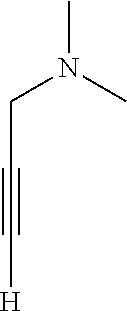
C(#CCN(C)C)[H]
